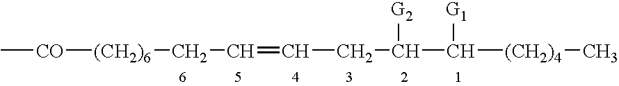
C[CO][(CH2)6]CC=CCC(C([(CH2)4]C)[G1])[G2]
